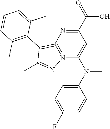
C1=C(F)C=CC(N(C2=CC(C(=O)O)=NC3=N2N=C(C)C=3C2=C(C)C=CC=C2C)C)=C1
